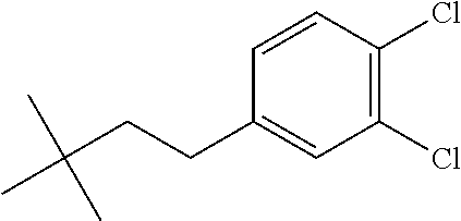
CC(CCC1=CC(Cl)=C(Cl)C=C1)(C)C
